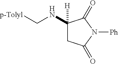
C1(NC[p-Tolyl])([H])CC(=O)N([Ph])C1=O
